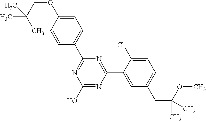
N1=C(C2=CC=C(OCC(C)(C)C)C=C2)N=C(C2=CC(CC(OC)(C)C)=CC=C2Cl)N=C1O
